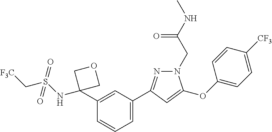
C1=C(C2=NN(CC(=O)NC)C(OC3=CC=C([CF3])C=C3)=C2)C=C(C2(NS(=O)(C[CF3])=O)COC2)C=C1
